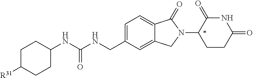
C1(NC(NCC2=CC=C3C(=C2)CN(C2CCC(=O)NC2=O)C3=O)=O)CCC([R31])CC1
